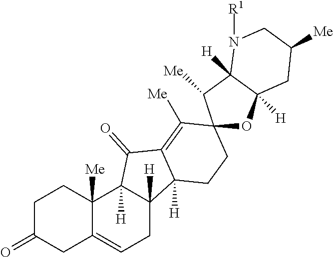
C1C(=O)CC2=CCC3([H])C([H])(C2([Me])C1)C(=O)C1=C([Me])C2(CCC31[H])OC1([H])C([H])(C2[Me])N([R1])CC([Me])C1
